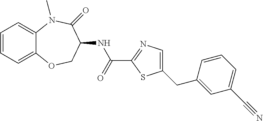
C1=CC=C2C(=C1)N(C)C(=O)C(NC(C1=NC=C(CC3=CC(C#N)=CC=C3)S1)=O)CO2
